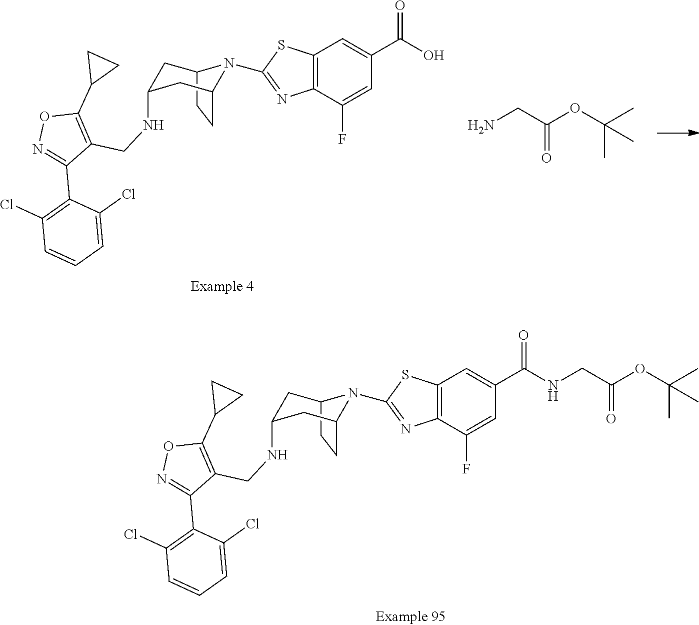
C12=C(C(F)=CC(C(=O)O)=C1)N=C(N1C3CCC1CC(NCC1=C(C4CC4)ON=C1C1=C(Cl)C=CC=C1Cl)C3)S2.NCC(OC(C)(C)C)=O.C12=C(C(F)=CC(C(=O)NCC(OC(C)(C)C)=O)=C1)N=C(N1C3CCC1CC(NCC1=C(C4CC4)ON=C1C1=C(Cl)C=CC=C1Cl)C3)S2
